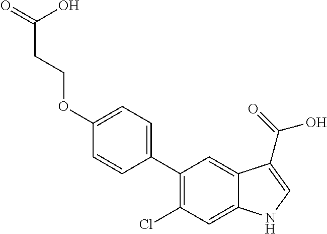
C1(C2=C(Cl)C=C3C(=C2)C(C(=O)O)=CN3)=CC=C(OCCC(=O)O)C=C1
